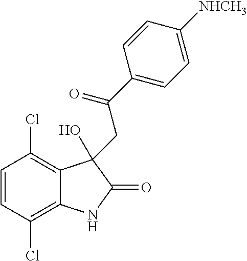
C1=CC(Cl)=C2C(=C1Cl)C(O)(CC(C1=CC=C([NHCH3])C=C1)=O)C(=O)N2
